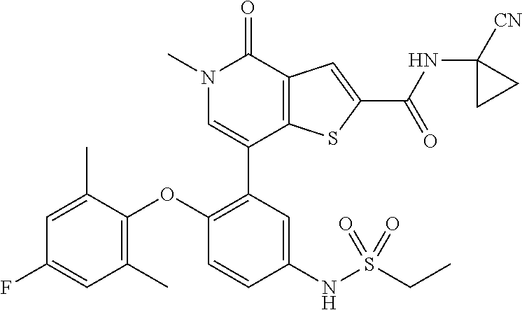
C1(C2=C(OC3=C(C)C=C(F)C=C3C)C=CC(NS(CC)(=O)=O)=C2)=CN(C)C(=O)C2=C1SC(C(NC1([CN])CC1)=O)=C2
